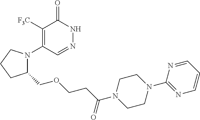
C1([F3C])=C(N2C(COCCC(=O)N3CCN(C4=NC=CC=N4)CC3)CCC2)C=NNC1=O
